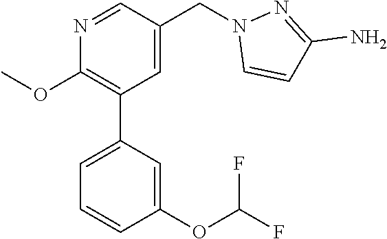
N1=CC(CN2C=CC(N)=N2)=CC(C2=CC=CC(OC(F)F)=C2)=C1OC
